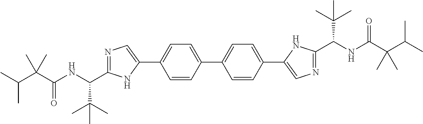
C1=C(C2=CN=C(C(NC(C(C(C)C)(C)C)=O)C(C)(C)C)N2)C=CC(C2=CC=C(C3=CN=C(C(NC(C(C(C)C)(C)C)=O)C(C)(C)C)N3)C=C2)=C1
